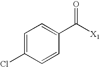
C1=C(Cl)C=CC(C([X1])=O)=C1
